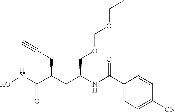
N(C(C(CC(NC(C1=CC=C([CN])C=C1)=O)COCOCC)CC#C)=O)O
